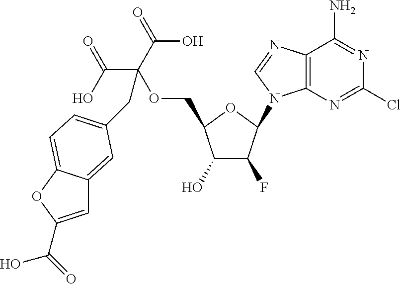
C1(O)C(F)C(N2C3=C(N=C2)C(N)=NC(Cl)=N3)OC1COC(C(=O)O)(C(O)=O)CC1=CC=C2C(=C1)C=C(C(O)=O)O2
